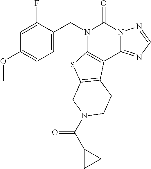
C1=C(CN2C3=C(C4=NC=NN4C2=O)C2=C(S3)CN(C(C3CC3)=O)CC2)C(F)=CC(OC)=C1
